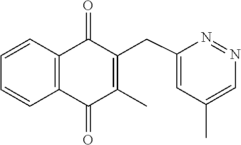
N1=NC=C(C)C=C1CC1=C(C)C(=O)C2=C(C=CC=C2)C1=O
